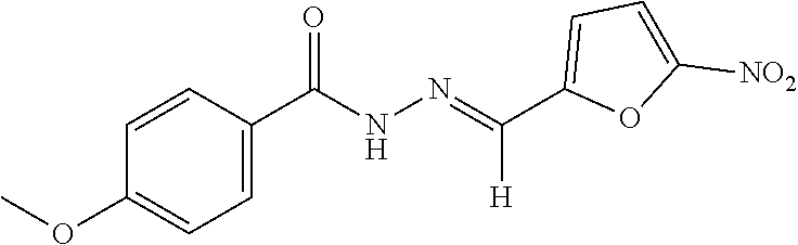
C1=C([NO2])OC(C(=NNC(C2=CC=C(OC)C=C2)=O)[H])=C1
